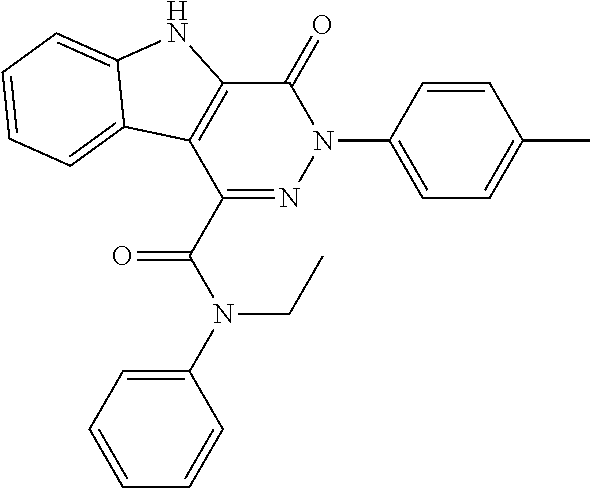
C1(=O)C2=C(C(C(N(CC)C3=CC=CC=C3)=O)=NN1C1=CC=C(C)C=C1)C1=CC=CC=C1N2
